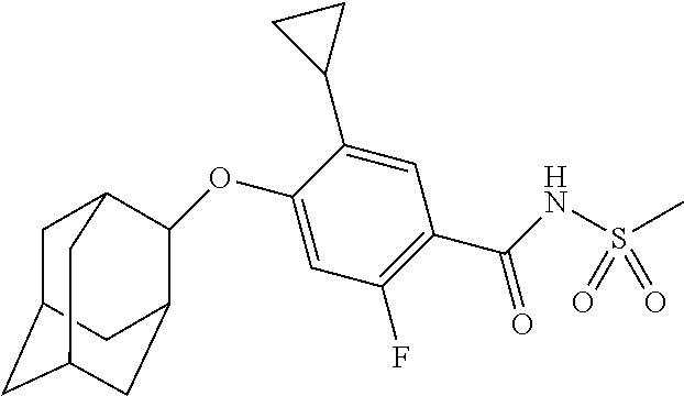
O(C1=CC(F)=C(C(=O)NS(=O)(C)=O)C=C1C1CC1)C1C2CC3CC(CC1C3)C2
